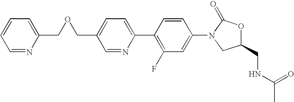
C1=C(COCC2=CC=CC=N2)C=NC(C2=C(F)C=C(N3CC(CNC(C)=O)OC3=O)C=C2)=C1
